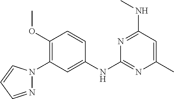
C1=CC(OC)=C(N2N=CC=C2)C=C1NC1=NC(C)=CC(NC)=N1
